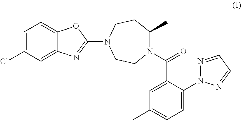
C1=C(Cl)C=C2C(=C1)OC(N1CCN(C(=O)C3=CC(C)=CC=C3N3N=CC=N3)C(C)CC1)=N2
